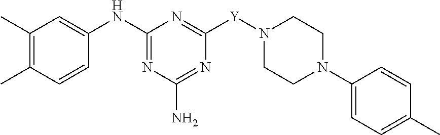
C1(C)=C(C)C=C(NC2=NC(N)=NC([Y]N3CCN(C4=CC=C(C)C=C4)CC3)=N2)C=C1
